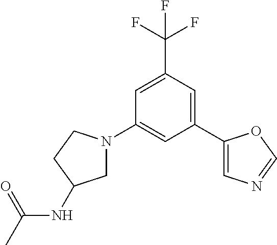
C1=C(C(F)(F)F)C=C(C2=CN=CO2)C=C1N1CC(NC(C)=O)CC1
